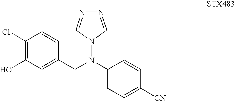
OC1=C(Cl)C=CC(CN(C2=CC=C([CN])C=C2)N2C=NN=C2)=C1
